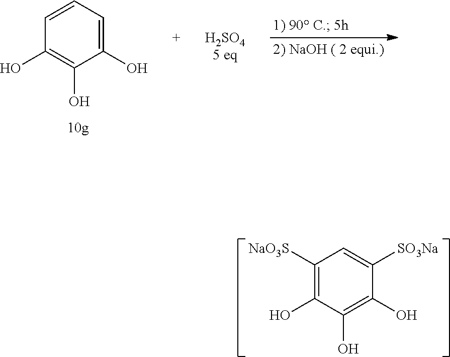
C1=CC=C(O)C(O)=C1O.C1([NaO3S])=C(O)C(O)=C(O)C([SO3Na])=C1
